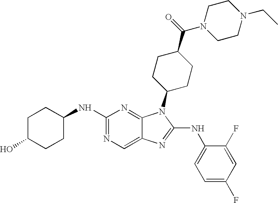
N1=C(NC2CCC(O)CC2)N=C2C(=C1)N=C(NC1=CC=C(F)C=C1F)N2C1CCC(C(N2CCN(CC)CC2)=O)CC1
